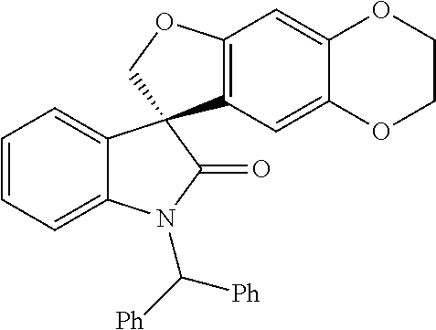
C1=CC=C2C(=C1)C1(C(=O)N2C([Ph])[Ph])C2=C(C=C3C(=C2)OCCO3)OC1
